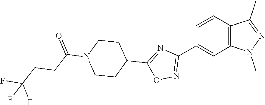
C12=C(C=CC(C3=NOC(C4CCN(C(CCC(F)(F)F)=O)CC4)=N3)=C1)C(C)=NN2C
